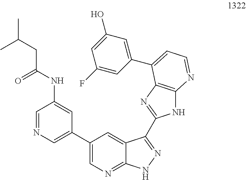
C1=NC=C(C2=CN=C3C(=C2)C(C2=NC4=C(N2)N=CC=C4C2=CC(O)=CC(F)=C2)=NN3)C=C1NC(CC(C)C)=O
